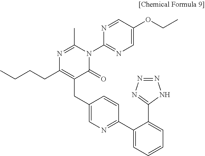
N1=C(C)N(C2=NC=C(OCC)C=N2)C(=O)C(CC2=CN=C(C3=CC=CC=C3C3=NN=NN3)C=C2)=C1CCCC
